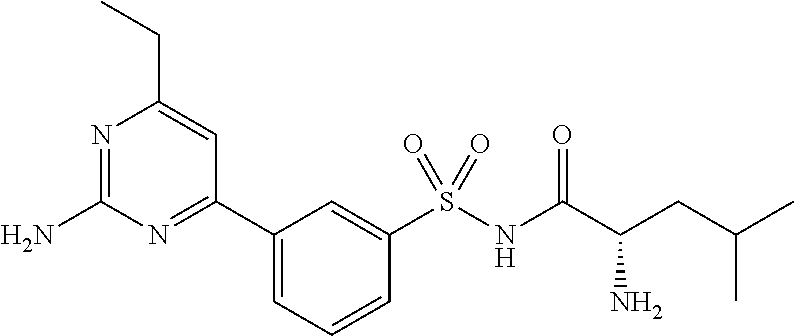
C1(C2=NC(N)=NC(CC)=C2)=CC=CC(S(NC(C(CC(C)C)N)=O)(=O)=O)=C1
